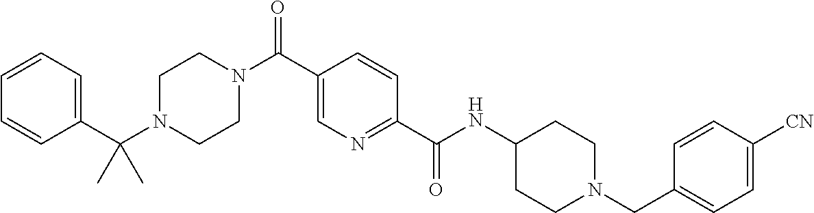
C1CN(C(C2=CN=C(C(=O)NC3CCN(CC4=CC=C([CN])C=C4)CC3)C=C2)=O)CCN1C(C1=CC=CC=C1)(C)C
